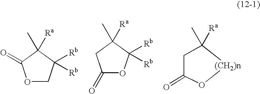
O1CC([Rb])([Rb])C(C)([Ra])C1=O.C1(=O)OC([Rb])([Rb])C(C)([Ra])C1.C1(=O)CC([Ra])(C)[(CH2)n]O1
